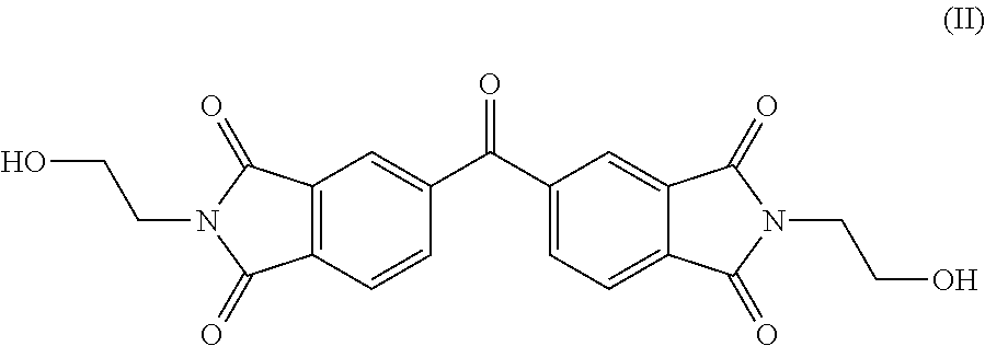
C1(=O)N(CCO)C(=O)C2=C1C=C(C(C1=CC=C3C(=C1)C(=O)N(CCO)C3=O)=O)C=C2
